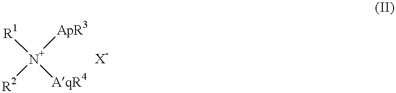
[N+]([ApR3])([AqR4])([R1])[R2]
